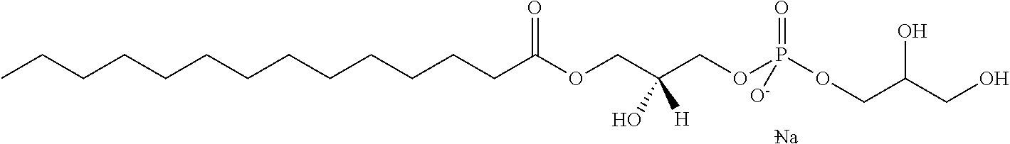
CCCCCCCCCCCCCC(OCC(COP(OCC(O)CO)(=O)[O-])(O)[H])=O.[Na]
